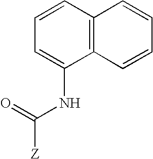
O=C([Z])NC1=CC=CC2=C1C=CC=C2
